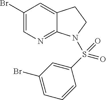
C1(Br)=CN=C2C(=C1)CCN2S(C1=CC(Br)=CC=C1)(=O)=O
